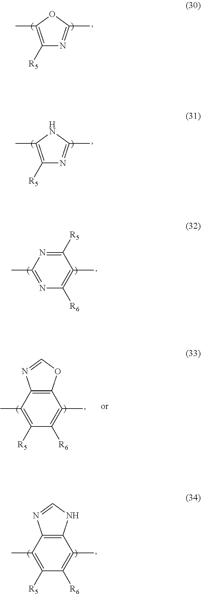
C1([R5])=C(C)OC(C)=N1.C1([R5])=C(C)NC(C)=N1.C1([R5])=NC(C)=NC([R6])=C1C.C12=C(NC=N1)C(C)=C([R6])C([R5])=C2C.C12=C(OC=N1)C(C)=C([R6])C([R5])=C2C
